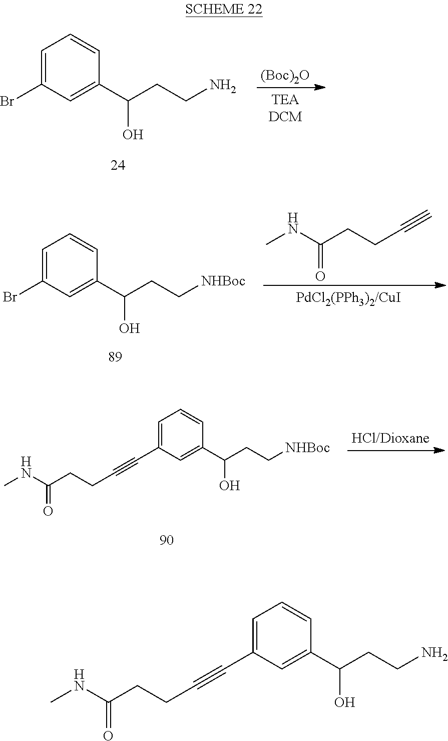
C1=C(Br)C=C(C(CCN)O)C=C1.[(Boc)2O].C1=C(Br)C=C(C(CC[NHBoc])O)C=C1.CNC(CCC#C)=O.C1=C(C#CCCC(NC)=O)C=C(C(CC[NHBoc])O)C=C1.C1=C(C#CCCC(NC)=O)C=C(C(CCN)O)C=C1
